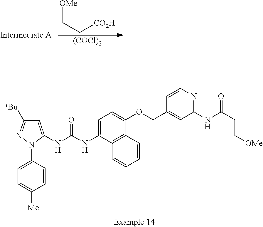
[OMe]CC[CO2H].[(COCl)2].C1=C(NC(NC2=CC([tBu])=NN2C2=CC=C([Me])C=C2)=O)C2=C(C(OCC3=CC(NC(CC[OMe])=O)=NC=C3)=C1)C=CC=C2
